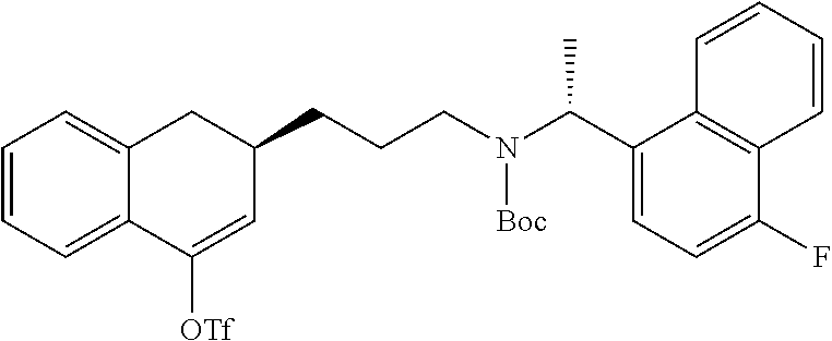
C1=CC=C2C(=C1)CC(CCCN(C(C1=CC=C(F)C3=C1C=CC=C3)C)[Boc])C=C2[OTf]
